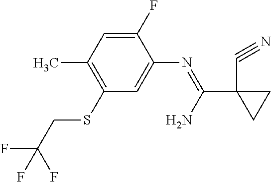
C1(SCC(F)(F)F)=C(C)C=C(F)C(N=C(N)C2(C#N)CC2)=C1
